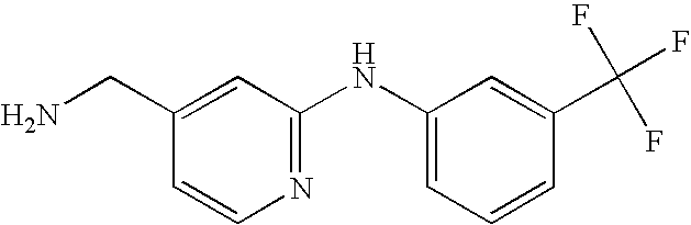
N1=C(NC2=CC=CC(C(F)(F)F)=C2)C=C(CN)C=C1
